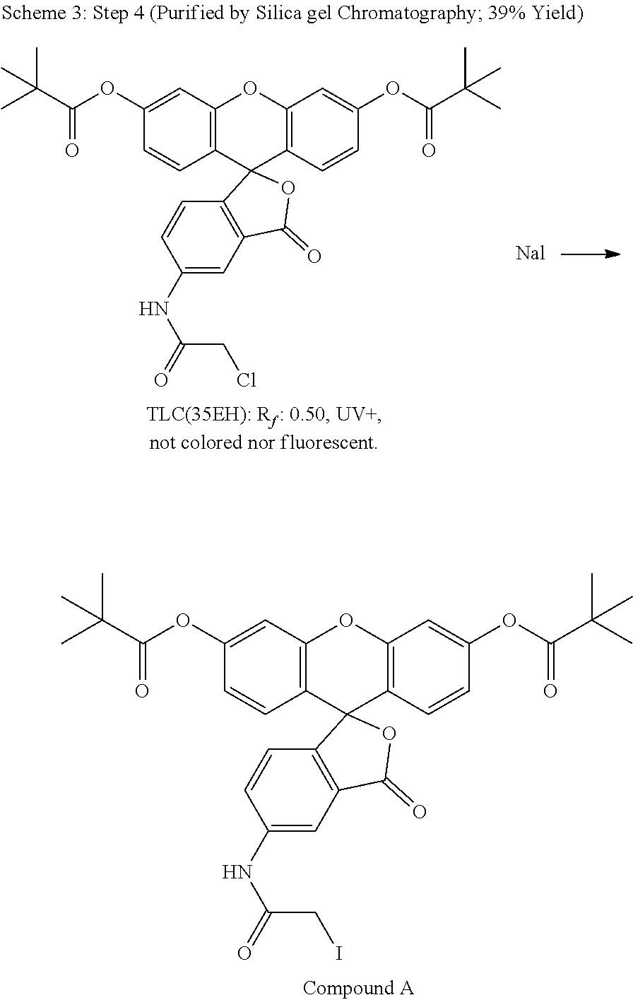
C1(OC(C(C)(C)C)=O)=CC2=C(C=C1)C1(C3=C(O2)C=C(OC(C(C)(C)C)=O)C=C3)C2=C(C=C(NC(CCl)=O)C=C2)C(=O)O1.C1(OC(C(C)(C)C)=O)=CC2=C(C=C1)C1(C3=C(O2)C=C(OC(C(C)(C)C)=O)C=C3)C2=C(C=C(NC(CI)=O)C=C2)C(=O)O1
